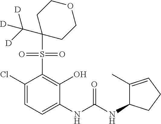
C1(Cl)=CC=C(NC(NC2C(C)=CCC2)=O)C(O)=C1S(=O)(=O)C1(C([D])([D])[D])CCOCC1
